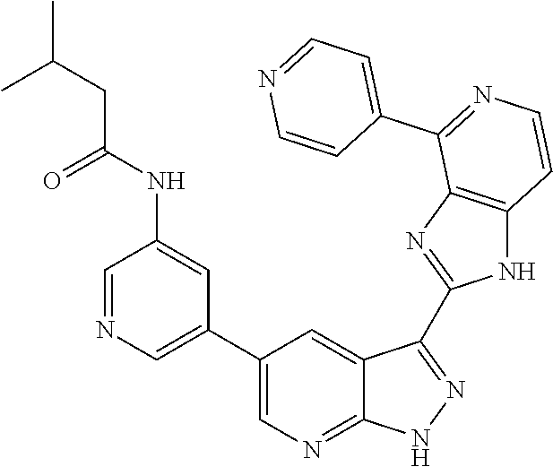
C1=NC=C(C2=CN=C3C(=C2)C(C2=NC4=C(N2)C=CN=C4C2=CC=NC=C2)=NN3)C=C1NC(CC(C)C)=O
